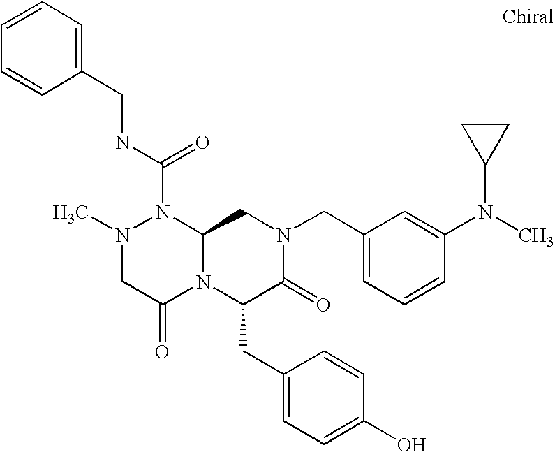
N1(C(NCC2=CC=CC=C2)=O)N(C)CC(=O)N2C1CN(CC1=CC=CC(N(C)C3CC3)=C1)C(=O)C2CC1=CC=C(O)C=C1
